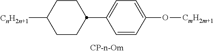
C1([CnH2n+1])CCC(C2=CC=C(O[CmH2m+1])C=C2)CC1
